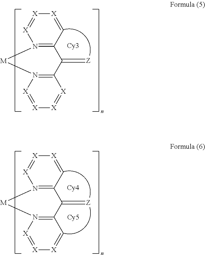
N12=C(C(=[Z])C3=N([M]1)[X]=[X][X]=[X]3)C=[X][X]=[X]2.N12=C(C(=[Z])C3=N([M]1)[X]=[X][X]=C3)C=[X][X]=[X]2.[Cy4].[Cy5]
